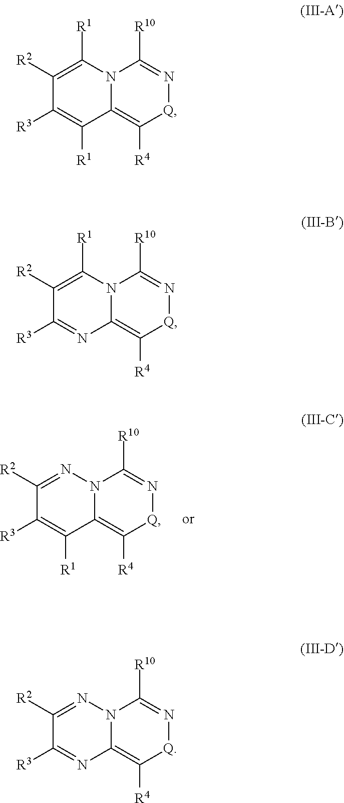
N12C(=C([R4])[Q]N=C1[R10])C([R1])=C([R3])C([R2])=N2.N12C(=C([R4])[Q]N=C1[R10])C([R1])=C([R3])C([R2])=C2[R1].N12C(=C([R4])[Q]N=C1[R10])N=C([R3])C([R2])=C2[R1].N12C(=C([R4])[Q]N=C1[R10])N=C([R3])C([R2])=N2
